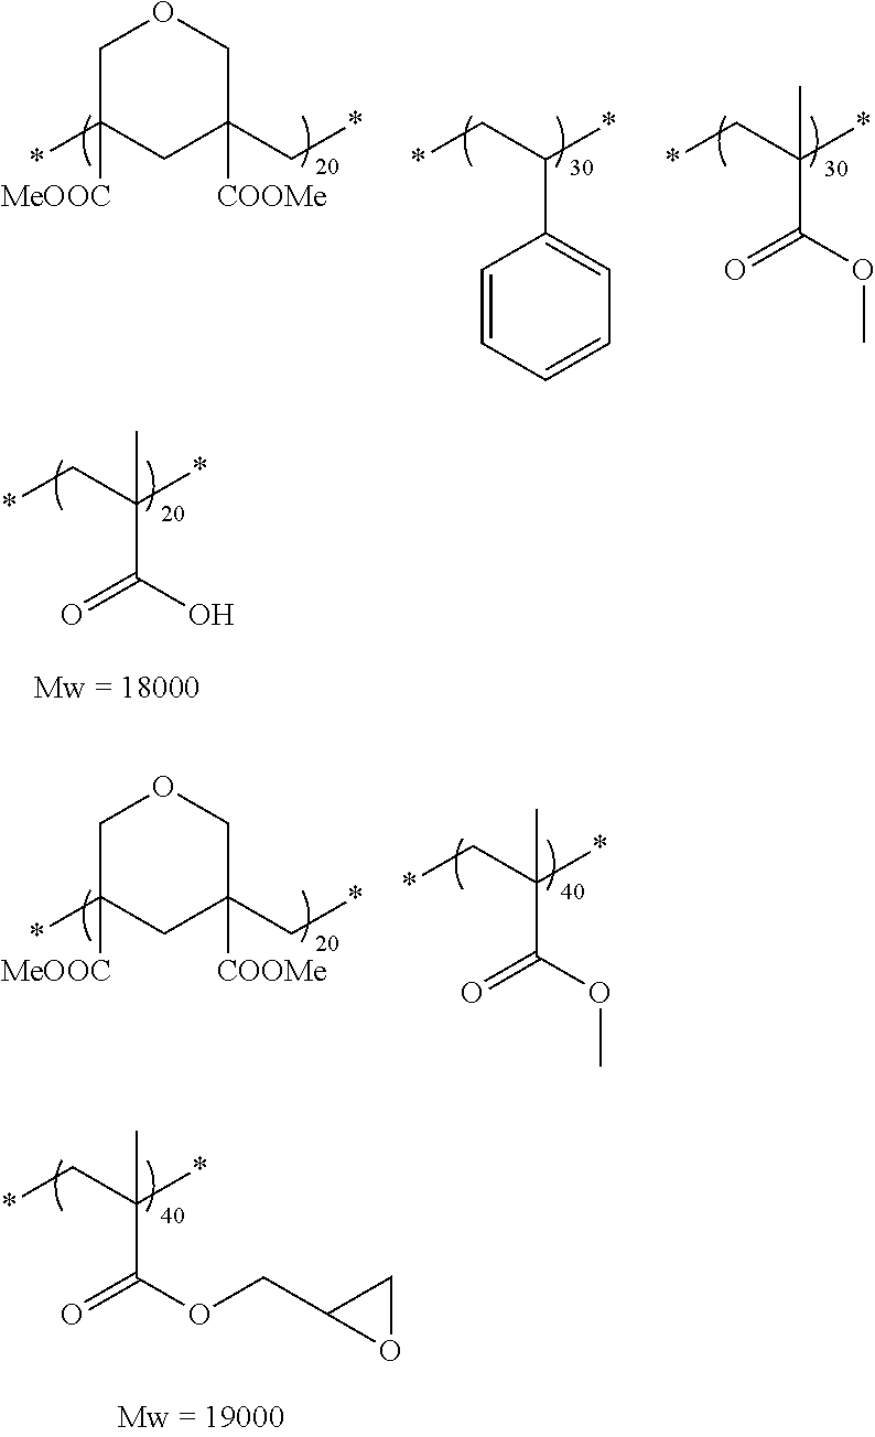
C1C([MeOOC])(*)CC([COOMe])(C*)CO1.*CC(*)(C(=O)OC)C.*CC(*)(C(=O)OCC1OC1)C.C1C([MeOOC])(*)CC([COOMe])(C*)CO1.*CC(*)C1=CC=CC=C1.*CC(*)(C(=O)OC)C.*CC(*)(C(=O)O)C
